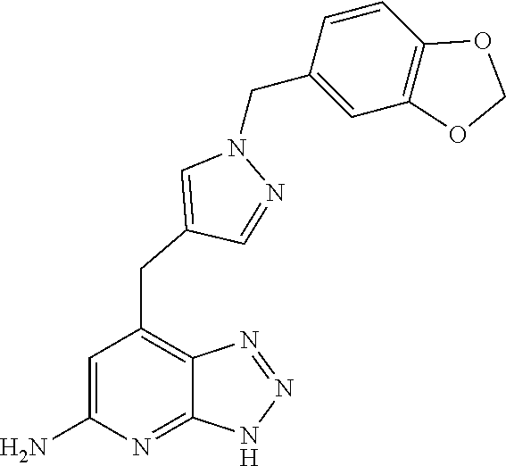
C(N1C=C(CC2=C3C(=NC(N)=C2)NN=N3)C=N1)C1=CC2=C(C=C1)OCO2
